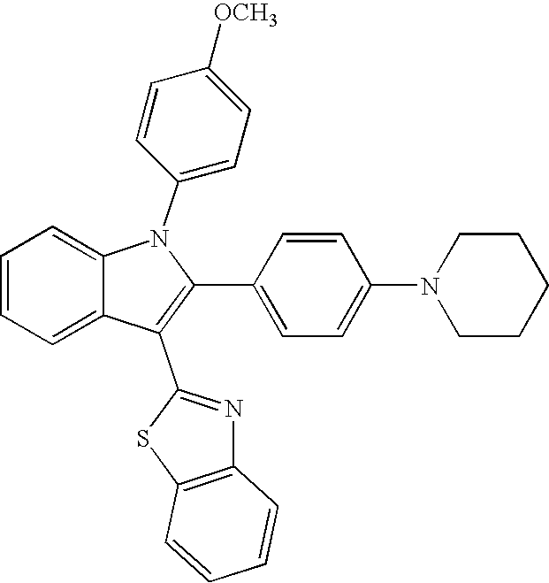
C1=CC=C2C(=C1)N(C1=CC=C([OCH3])C=C1)C(C1=CC=C(N3CCCCC3)C=C1)=C2C1=NC2=C(S1)C=CC=C2
